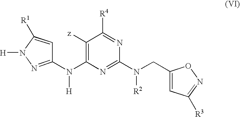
C1=C([R1])N([H])N=C1N(C1=C([z])C([R4])=NC(N(CC2=CC([R3])=NO2)[R2])=N1)[H]
